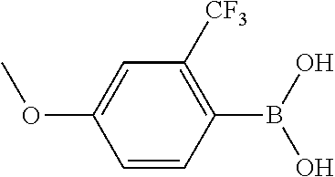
C1=CC(B(O)O)=C([CF3])C=C1OC
